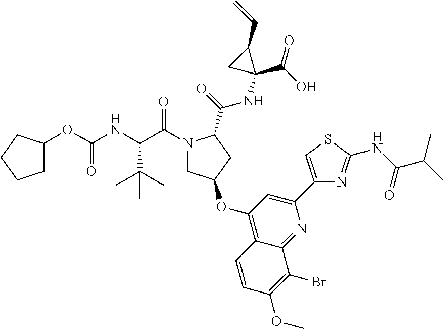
C1C(OC(NC(C(N2CC(OC3=C4C(=NC(C5=CSC(NC(C(C)C)=O)=N5)=C3)C(Br)=C(OC)C=C4)CC2C(=O)NC2(C(=O)O)CC2C=C)=O)C(C)(C)C)=O)CCC1
